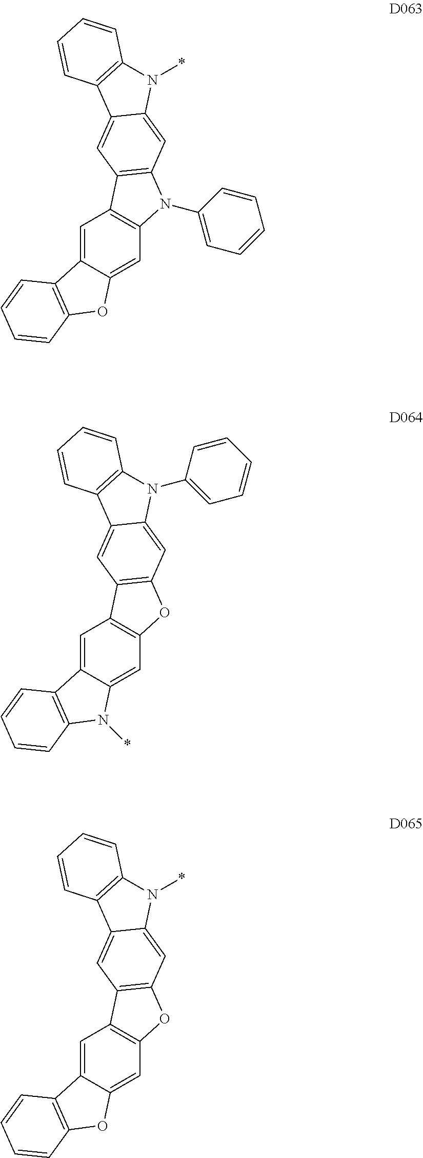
C1=C2C(=CC3=C1C1=C(N3C3=CC=CC=C3)C=C3C(=C1)C1=C(N3*)C=CC=C1)OC1=C2C=CC=C1.C1=C2C(=CC3=C1C1=C(O3)C=C3C(=C1)C1=C(N3C3=CC=CC=C3)C=CC=C1)N(*)C1=C2C=CC=C1.C1=C2C(=CC3=C1C1=C(O3)C=C3C(=C1)C1=C(N3*)C=CC=C1)OC1=C2C=CC=C1
